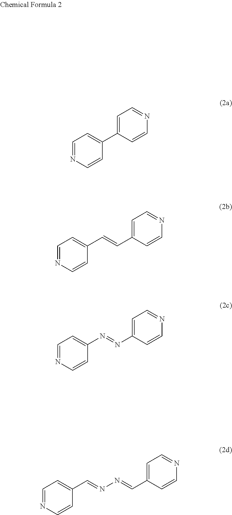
C1=CC(C2=CC=NC=C2)=CC=N1.C1=CC(C=CC2=CC=NC=C2)=CC=N1.C1=CC(N=NC2=CC=NC=C2)=CC=N1.C1=CC(C=NN=CC2=CC=NC=C2)=CC=N1
